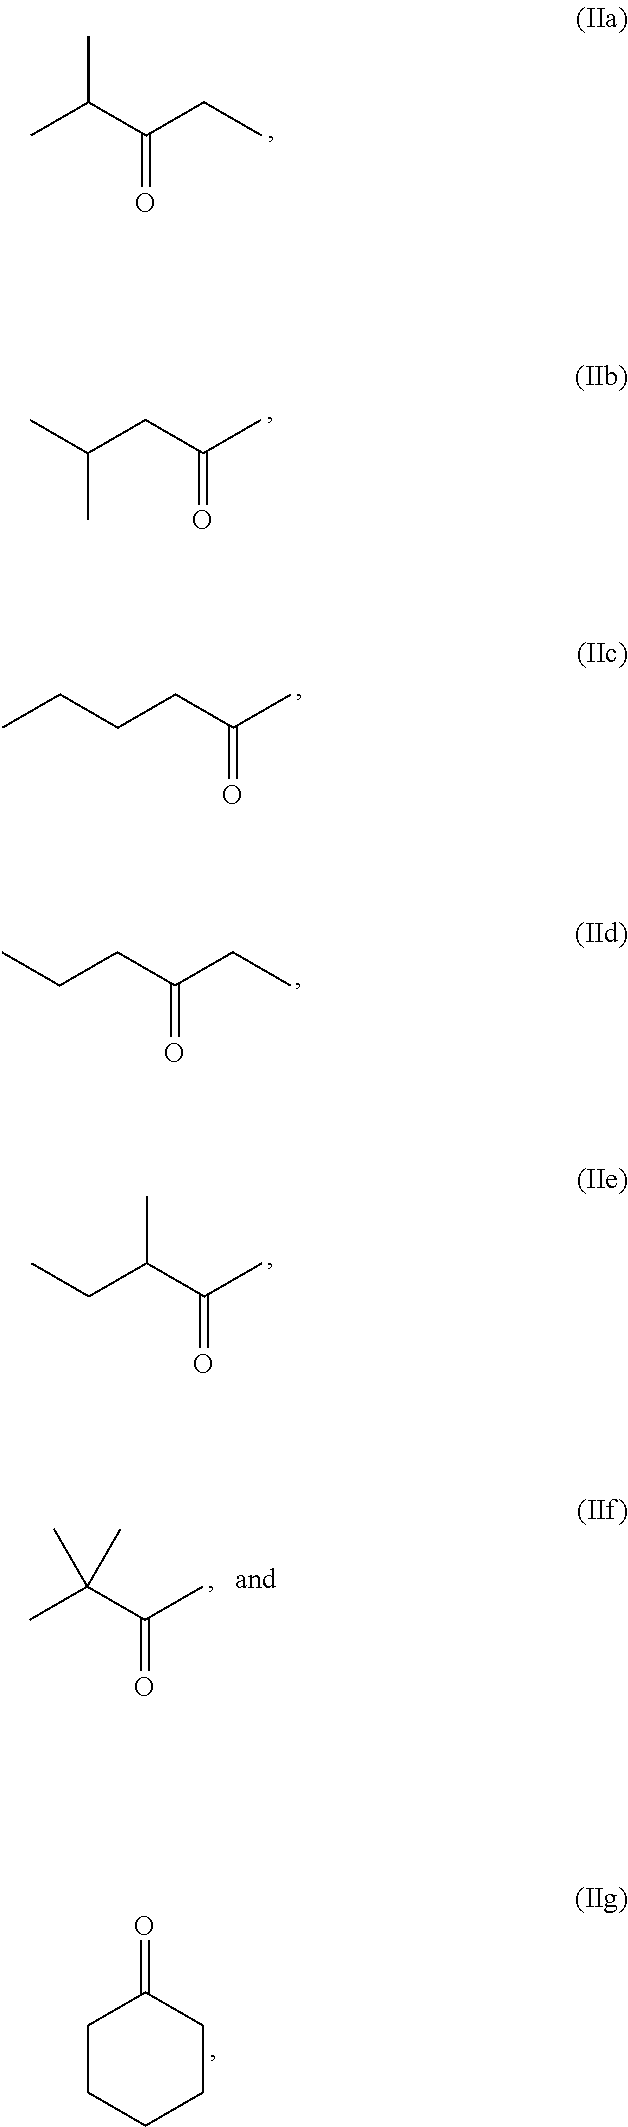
CC(C(CC)=O)C.CC(CC(C)=O)C.CCCCC(C)=O.CCCC(CC)=O.CCC(C(C)=O)C.CC(C(C)=O)(C)C.C1CCCCC1=O
